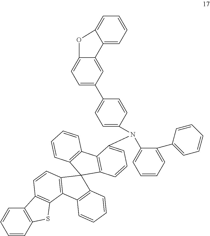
C12=C(C=CC=C1)C1=C(C=CC=C1N(C1=CC=CC=C1C1=CC=CC=C1)C1=CC=C(C3=CC=C4C(=C3)C3=CC=CC=C3O4)C=C1)C21C2=C(C3=C(C=C2)C2=C(S3)C=CC=C2)C2=C1C=CC=C2
